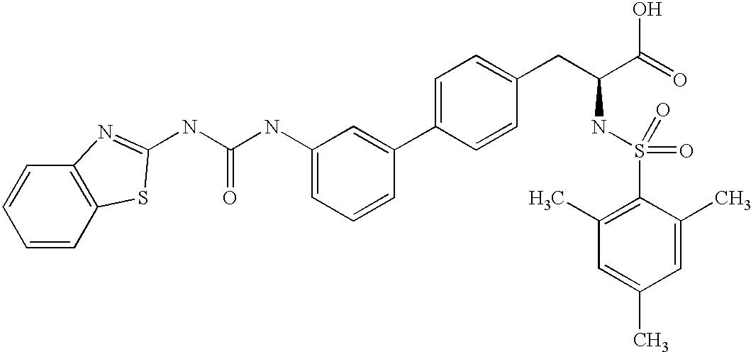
C1=CC2=C(C=C1)N=C(NC(NC1=CC=CC(C3=CC=C(CC(C(=O)O)NS(=O)(=O)C4=C(C)C=C(C)C=C4C)C=C3)=C1)=O)S2
